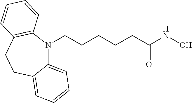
C12=CC=CC=C1CCC1=C(N2CCCCCC(NO)=O)C=CC=C1
